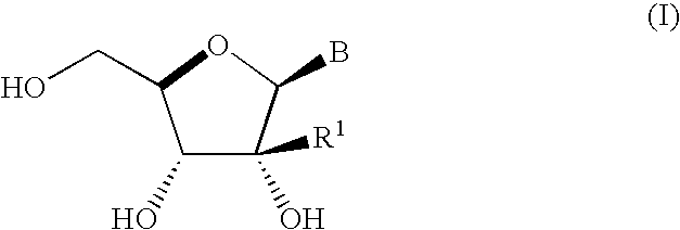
C1(O)C(O)([R1])C(B)OC1CO
